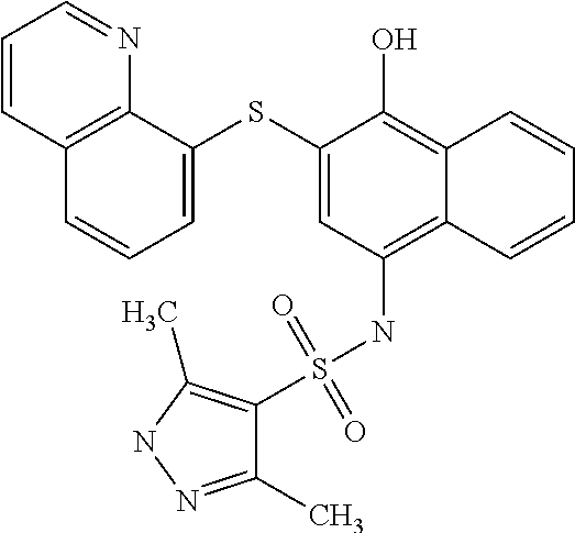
C1=C(SC2=CC=CC3=C2N=CC=C3)C(O)=C2C(=C1NS(C1=C(C)NN=C1C)(=O)=O)C=CC=C2
